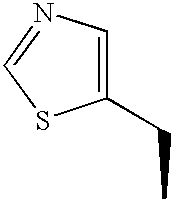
C1(CC)=CN=CS1
